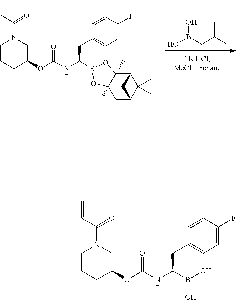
OB(CC(C)C)O.C(=O)(NC(CC1=CC=C(F)C=C1)B1OC2([H])C(C)(O1)C1C(C)(C)C(C2)C1)OC1CCCN(C(C=C)=O)C1.C1CCC(OC(NC(B(O)O)CC2=CC=C(F)C=C2)=O)CN1C(C=C)=O
